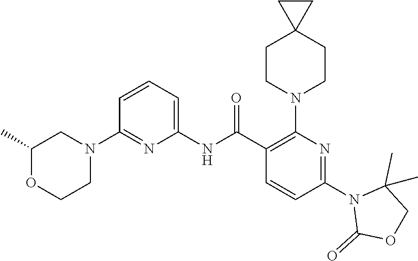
C1(NC(C2=C(N3CCC4(CC3)CC4)N=C(N3C(=O)OCC3(C)C)C=C2)=O)=CC=CC(N2CC(C)OCC2)=N1
